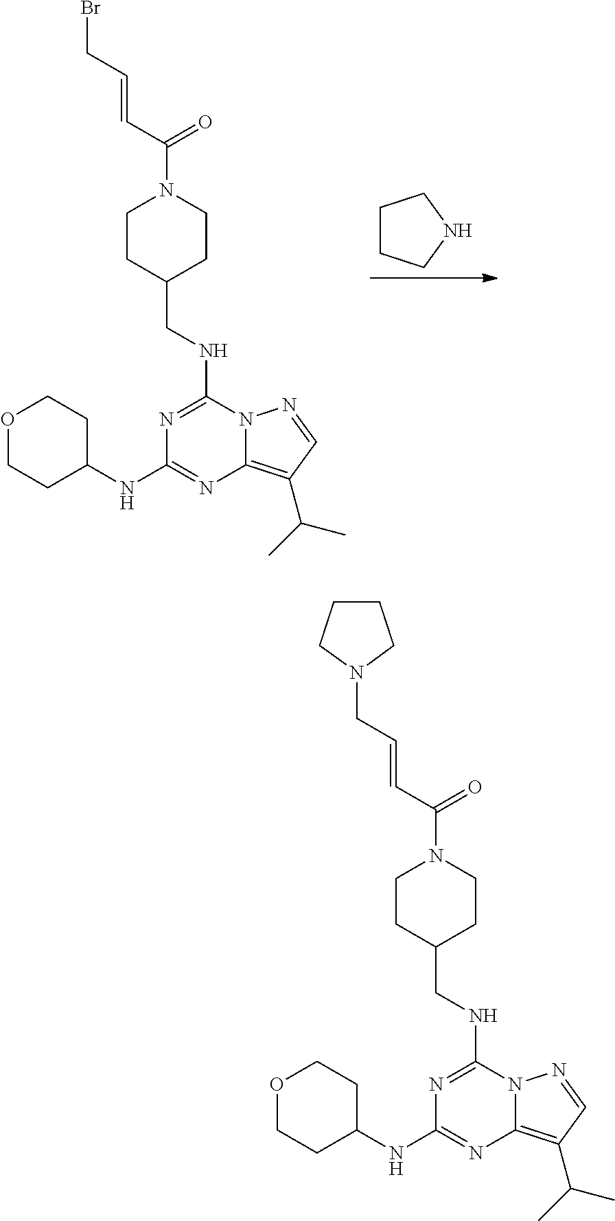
C1CCNC1.N1=C(NCC2CCN(C(C=CCBr)=O)CC2)N2C(=C(C(C)C)C=N2)N=C1NC1CCOCC1.N1=C(NCC2CCN(C(C=CCN3CCCC3)=O)CC2)N2C(=C(C(C)C)C=N2)N=C1NC1CCOCC1
